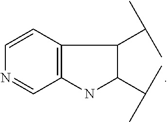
C1=NC=CC2=C1NC(C(C)C)C2C(C)C
